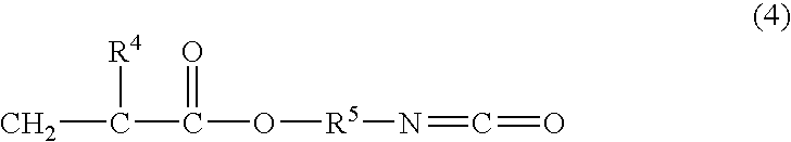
CC(C(O[R5]N=C=O)=O)[R4]
